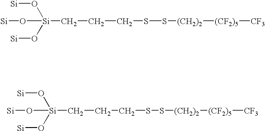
O([Si](O[Si])(O[Si])CCCSS[(CH2)2][(CF2)5][CF3])[Si].O([Si](O[Si])(O[Si])CCCSS[(CH2)2][(CF2)5][CF3])[Si]
